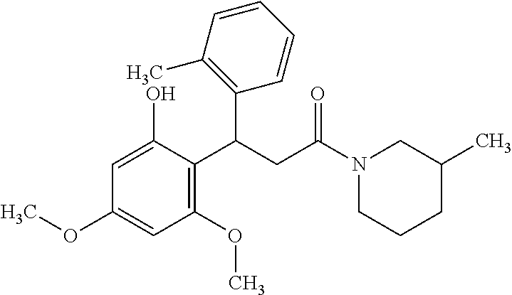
C1(C(C2=C(OC)C=C(OC)C=C2O)CC(N2CCCC(C)C2)=O)=C(C)C=CC=C1
